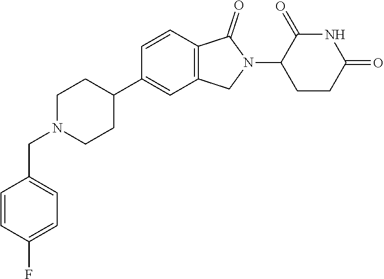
C1N(CC2=CC=C(F)C=C2)CCC(C2=CC3=C(C=C2)C(=O)N(C2CCC(=O)NC2=O)C3)C1
